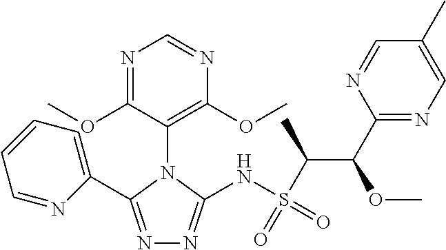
N1=C(C2=CC=CC=N2)N(C2=C(OC)N=CN=C2OC)C(NS(C(C(C2=NC=C(C)C=N2)OC)C)(=O)=O)=N1
